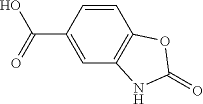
C1=C(C(=O)O)C=CC2=C1NC(=O)O2
